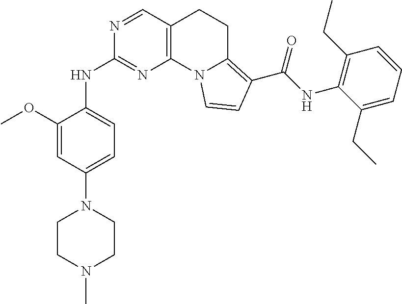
C1(OC)=CC(N2CCN(C)CC2)=CC=C1NC1=NC2=C(CCC3=C(C(=O)NC4=C(CC)C=CC=C4CC)C=CN23)C=N1
